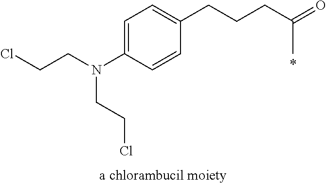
C1=C(N(CCCl)CCCl)C=CC(CCCC(=O)C)=C1
